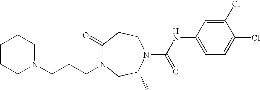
C1CCN(CCCN2C(=O)CCN(C(NC3=CC=C(Cl)C(Cl)=C3)=O)C(C)C2)CC1
